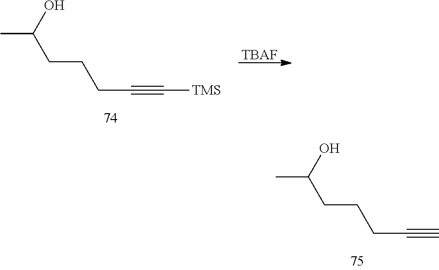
C(CCCC(C)O)#C.[TBAF].C(CCCC(C)O)#C[TMS]
